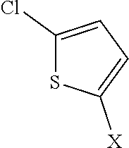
C1(Cl)=CC=C([X])S1
